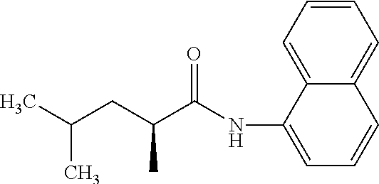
CC(C)CC(C(NC1=CC=CC2=CC=CC=C12)=O)C
